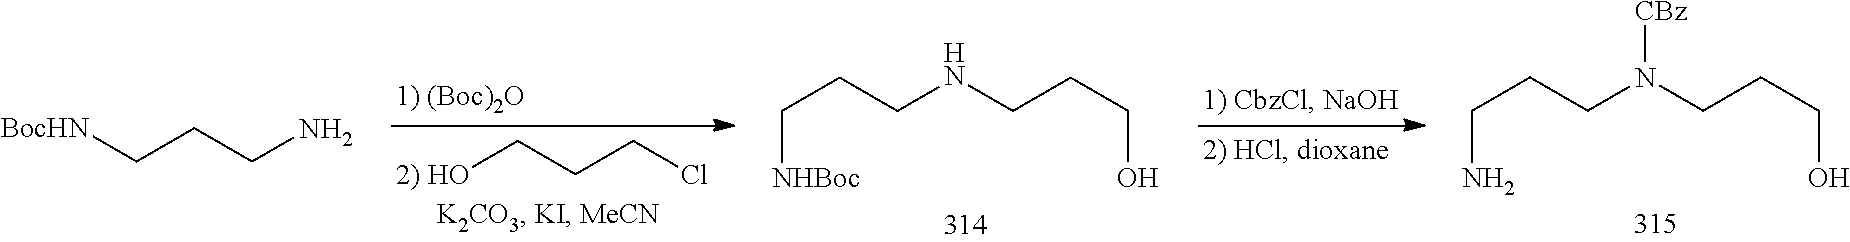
OCCCCl.C(CCN(CCCO)[CBz])N.C(CCNCCCO)[NHBoc].[BocHN]CCCN
